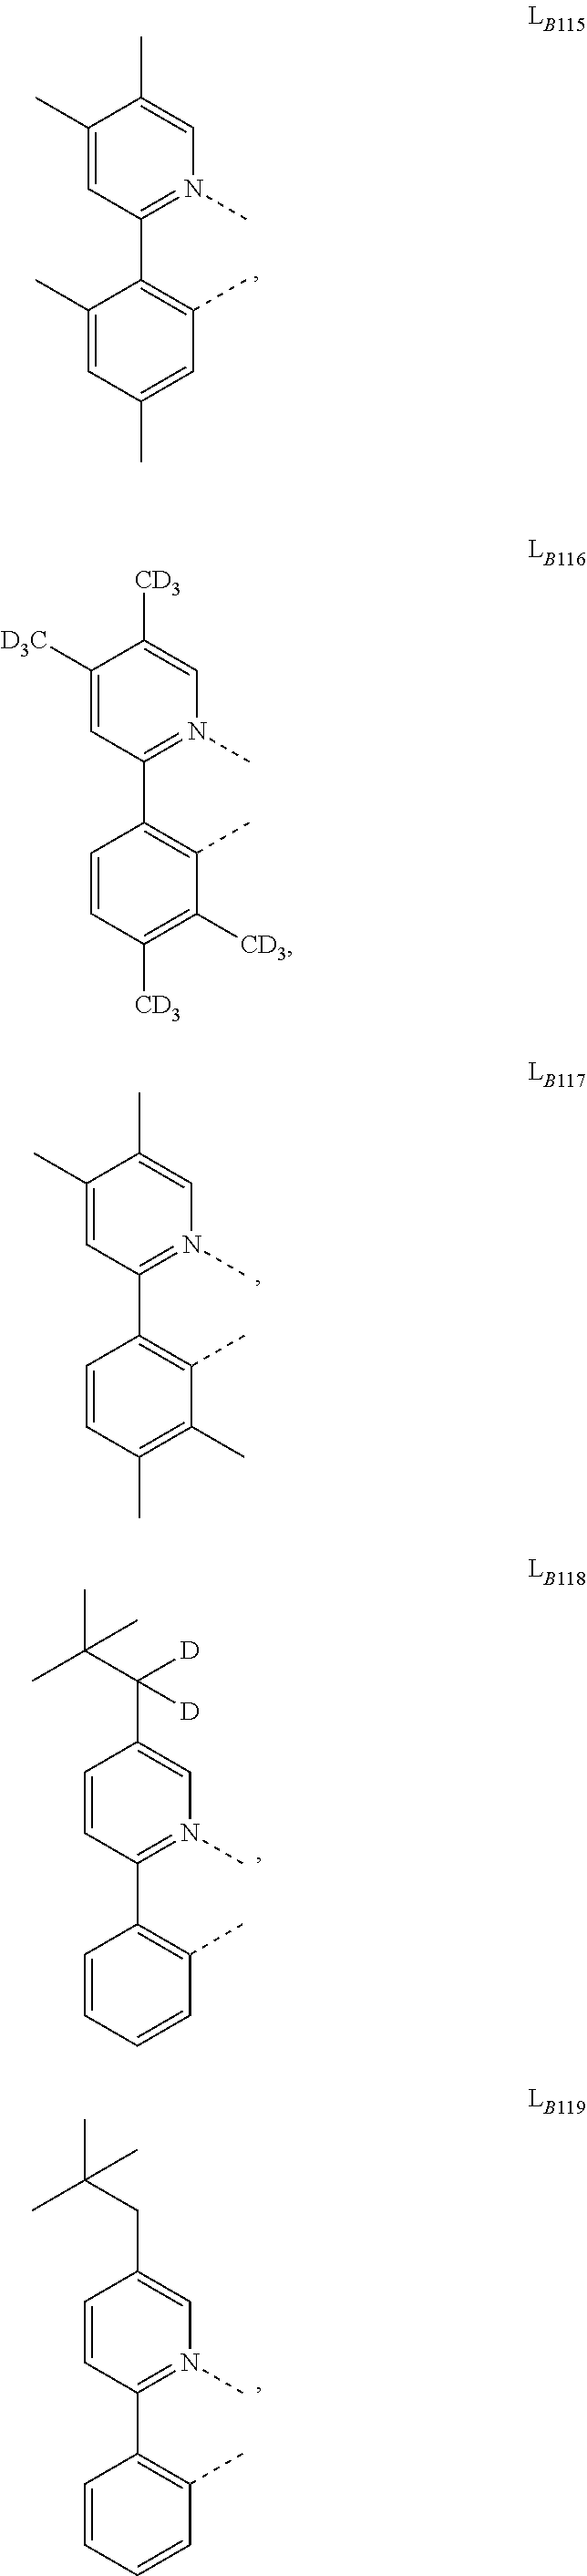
C1([D3C])=CC(C2=C(C)C([CD3])=C([CD3])C=C2)=N(C)C=C1[CD3].C1(C)=CC(C2=C(C)C(C)=C(C)C=C2)=N(C)C=C1C.C1=CC(C2=C(C)C=CC=C2)=N(C)C=C1C(C(C)(C)C)([D])[D].C1=CC(C2=C(C)C=CC=C2)=N(C)C=C1CC(C)(C)C.C1(C)=CC(C2=C(C)C=C(C)C=C2C)=N(C)C=C1C
